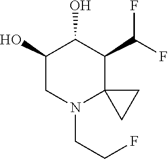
C1(O)CN(CCF)C2(C(C(F)F)C1O)CC2
